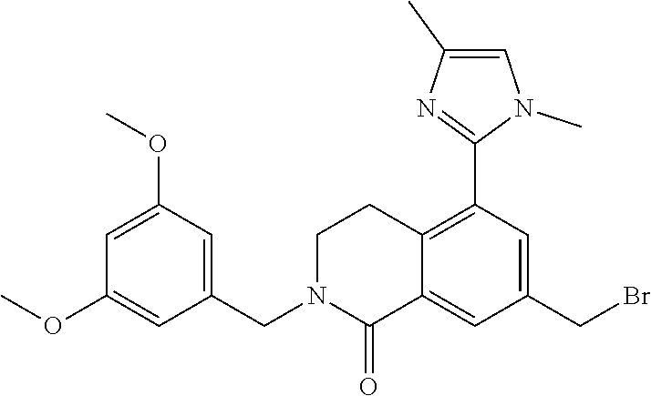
C12=C(C3=NC(C)=CN3C)C=C(CBr)C=C1C(=O)N(CC1=CC(OC)=CC(OC)=C1)CC2
